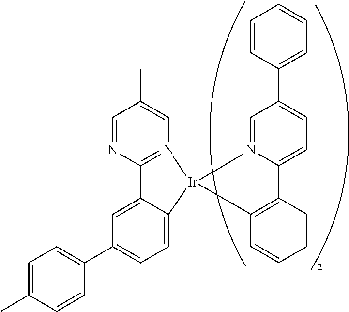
C1=C(C)C=CC(C2=CC=C3C(=C2)C2=N(C=C(C)C=N2)[Ir]32N3=CC(C4=CC=CC=C4)=CC=C3C3=C2C=CC=C3)=C1
